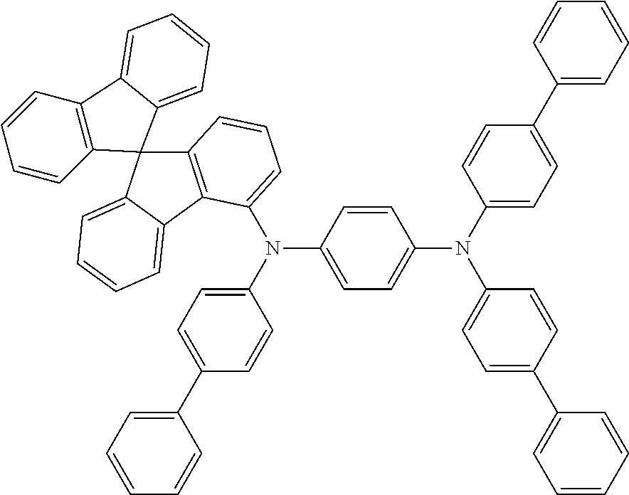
N(C1=CC=C(N(C2=CC=C(C3=CC=CC=C3)C=C2)C2=CC=C(C3=CC=CC=C3)C=C2)C=C1)(C1=CC=C(C2=CC=CC=C2)C=C1)C1=CC=CC2=C1C1=CC=CC=C1C21C2=C(C=CC=C2)C2=CC=CC=C21
